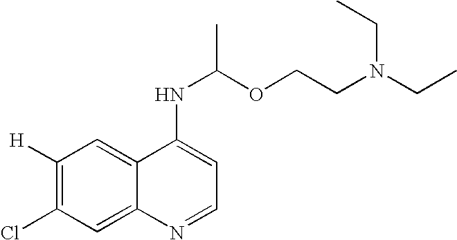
C1([H])=C(Cl)C=C2C(=C1)C(NC(OCCN(CC)CC)C)=CC=N2
